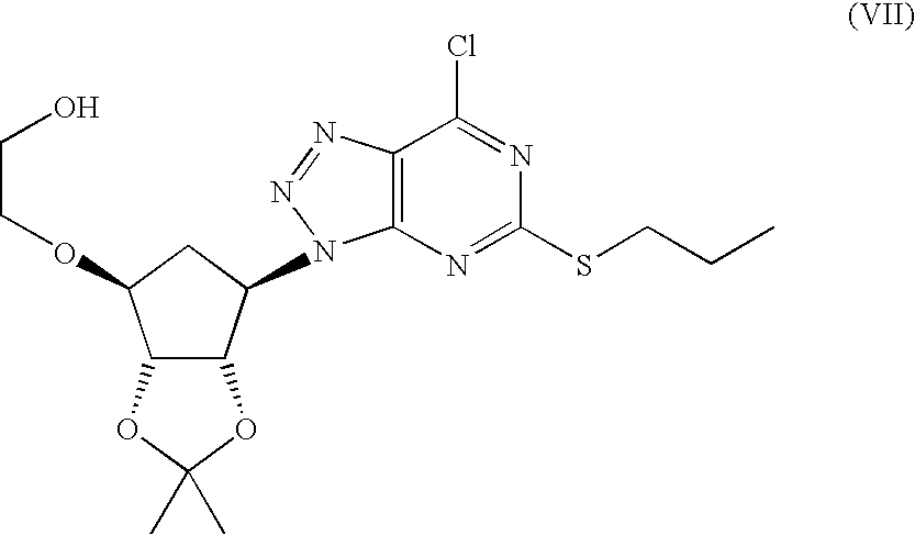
C12C(C(N3C4=C(N=N3)C(Cl)=NC(SCCC)=N4)CC1OCCO)OC(C)(C)O2
